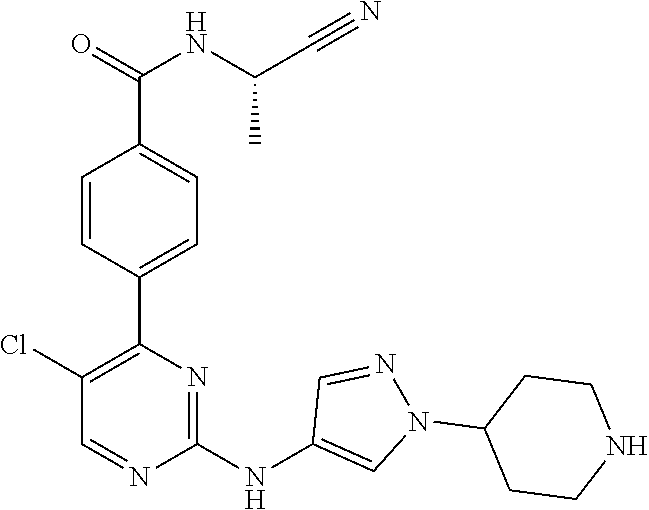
C1(C2=C(Cl)C=NC(NC3=CN(C4CCNCC4)N=C3)=N2)=CC=C(C(=O)NC(C#N)C)C=C1
